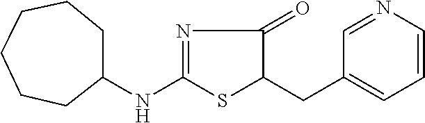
N1=C(NC2CCCCCC2)SC(CC2=CC=CN=C2)C1=O
